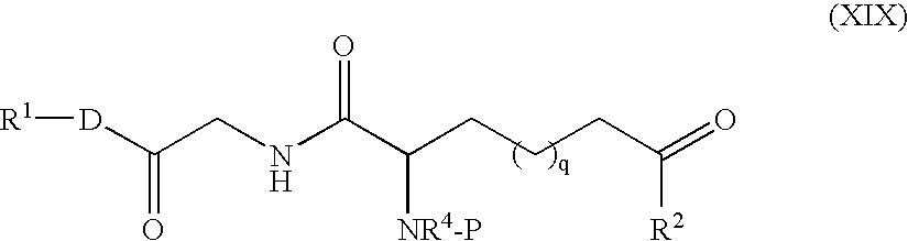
C(C(CCCC(=O)[R2])[NR4-P])(NCC([D][R1])=O)=O
